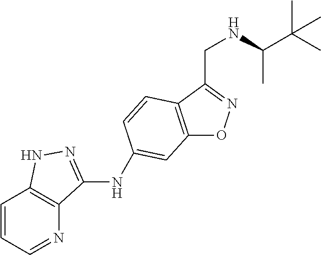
C12=C(C(CNC(C(C)(C)C)C)=NO1)C=CC(NC1=NNC3=C1N=CC=C3)=C2
